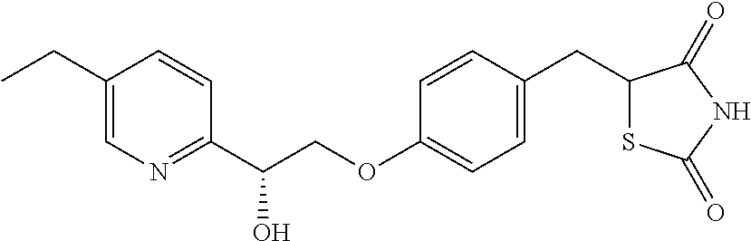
C1(CC)=CN=C(C(COC2=CC=C(CC3SC(=O)NC3=O)C=C2)O)C=C1
